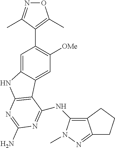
C1=C2C(=CC([OMe])=C1C1=C(C)ON=C1C)C1=C(N2)N=C(N)N=C1NC1=C2C(=NN1C)CCC2
